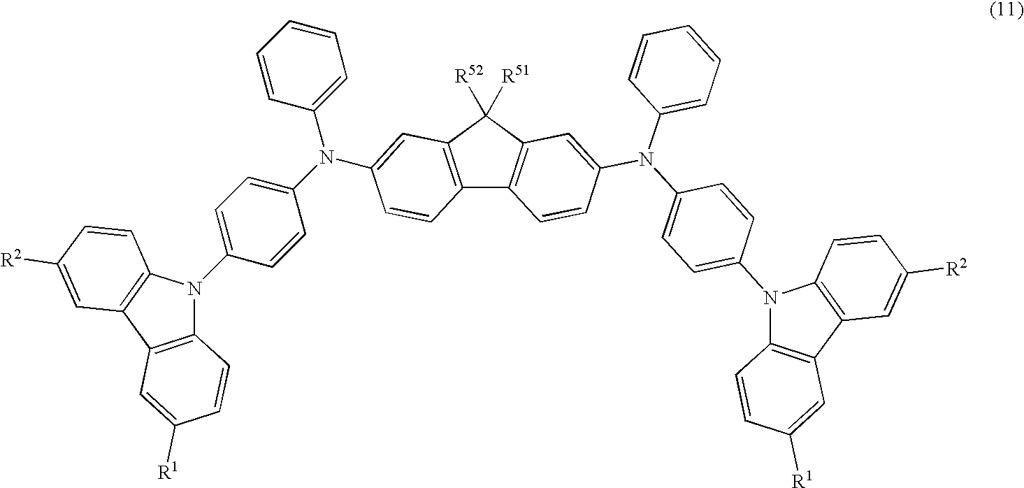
C12=C(C([R52])([R51])C3=C1C=CC(N(C1=CC=C(N4C5=C(C6=C4C=CC([R2])=C6)C=C([R1])C=C5)C=C1)C1=CC=CC=C1)=C3)C=C(N(C1=CC=C(N3C4=C(C5=C3C=CC([R2])=C5)C=C([R1])C=C4)C=C1)C1=CC=CC=C1)C=C2
